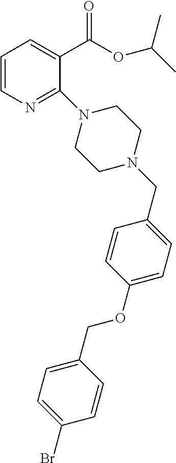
C1=CN=C(N2CCN(CC3=CC=C(OCC4=CC=C(Br)C=C4)C=C3)CC2)C(C(=O)OC(C)C)=C1
